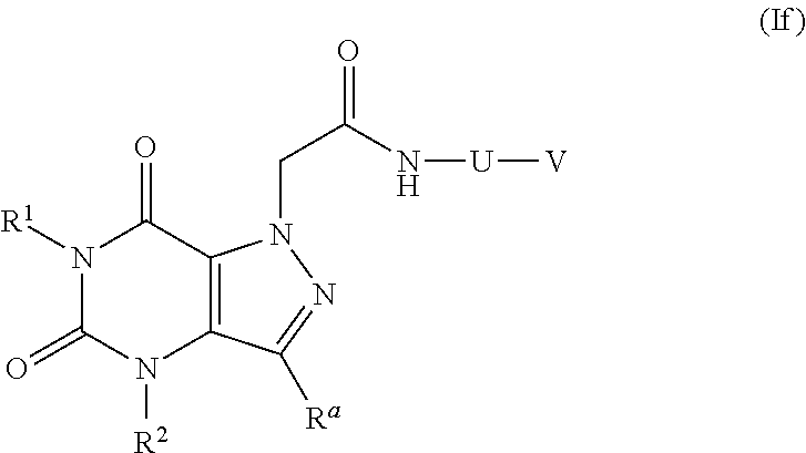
N1([R1])C(=O)N([R2])C2=C(C1=O)N(CC(=O)N[U][V])N=C2[Ra]
